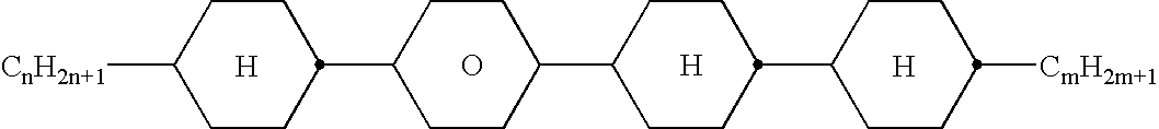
C1CC([CnH2n+1])CCC1C1CCC(C2CCC(C3CCC([CmH2m+1])CC3)CC2)CC1.[H].[H].[H].O
